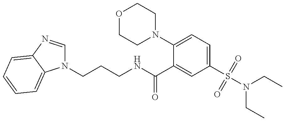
N1(CCCNC(=O)C2=CC(S(N(CC)CC)(=O)=O)=CC=C2N2CCOCC2)C=NC2=CC=CC=C12
